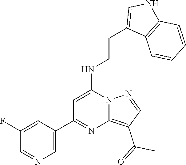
C1=C(C2=NC3=C(C(=O)C)C=NN3C(NCCC3=CNC4=C3C=CC=C4)=C2)C=C(F)C=N1
